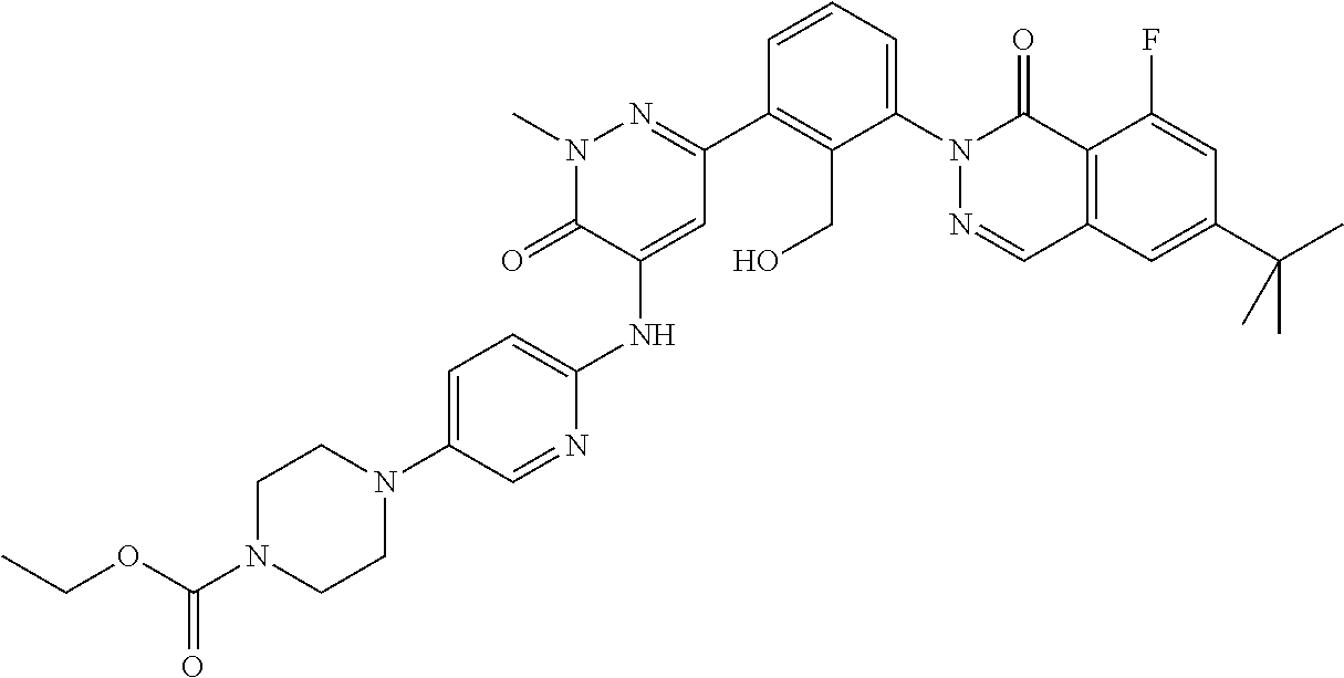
CN1N=C(C2=C(CO)C(N3C(=O)C4=C(C=N3)C=C(C(C)(C)C)C=C4F)=CC=C2)C=C(NC2=CC=C(N3CCN(C(OCC)=O)CC3)C=N2)C1=O
